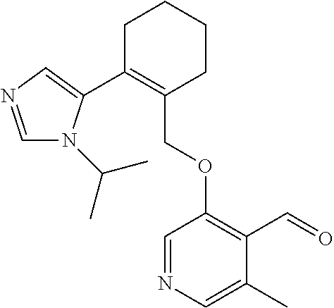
C1C(C2=CN=CN2C(C)C)=C(COC2=C(C=O)C(C)=CN=C2)CCC1
